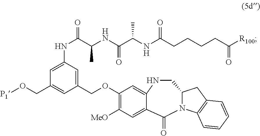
C1=C(NC(=O)C(NC(C(NC(CCCCC([R100])=O)=O)C)=O)C)C=C(COC2=C([MeO])C=C3C(=C2)NCC2N(C4=C(C2)C=CC=C4)C3=O)C=C1CO[P1]
